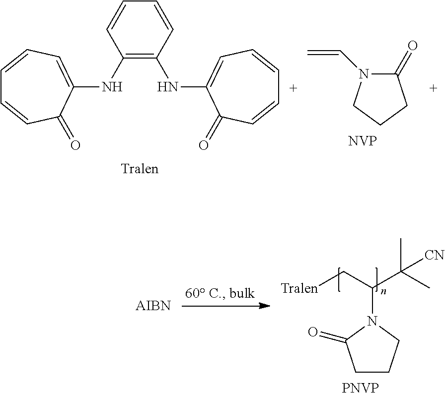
C=CN1C(=O)CCC1.[NVP].C1=CC=C(NC2=C(NC3=CC=CC=CC3=O)C=CC=C2)C(=O)C=C1.C1CCN(C(C[Tralen])C(C)(C)[CN])C1=O.[PNVP].[AIBN]
